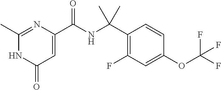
C1(C)=NC(C(NC(C2=C(F)C=C(OC(F)(F)F)C=C2)(C)C)=O)=CC(=O)N1
